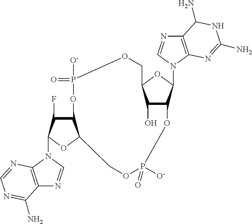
C12C(F)C(N3C=NC4=C3N=CN=C4N)OC1COP([O-])(=O)OC1C(O)C(OC1N1C3=C(N=C1)C(N)NC(N)=N3)COP([O-])(=O)O2
